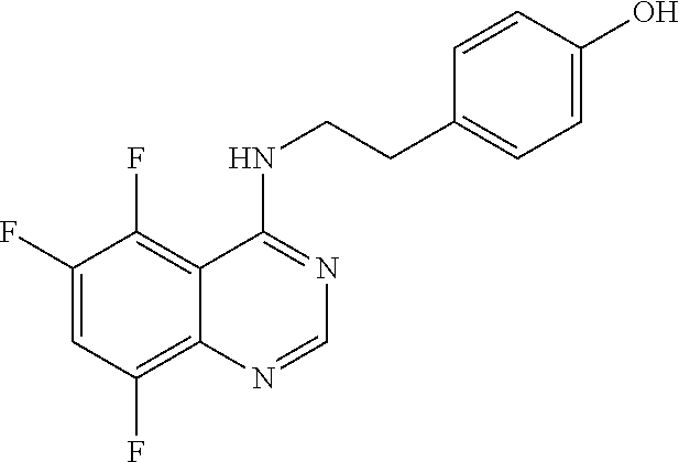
C1(F)=CC(F)=C2C(=C1F)C(NCCC1=CC=C(O)C=C1)=NC=N2
